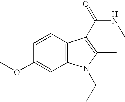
C1(OC)=CC2=C(C=C1)C(C(NC)=O)=C(C)N2CC
